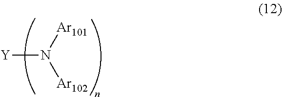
[Y]N([Ar101])[Ar102]
